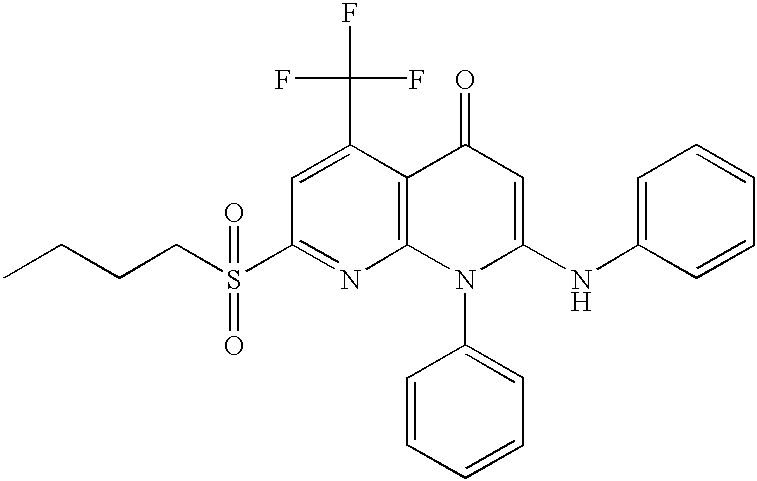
C1=C(C(F)(F)F)C2=C(N=C1S(CCCC)(=O)=O)N(C1=CC=CC=C1)C(NC1=CC=CC=C1)=CC2=O
